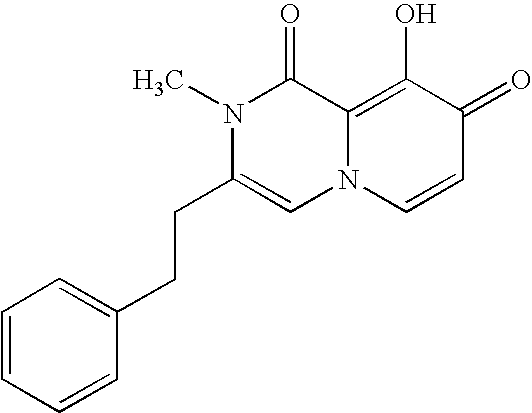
CN1C(CCC2=CC=CC=C2)=CN2C(=C(O)C(=O)C=C2)C1=O
